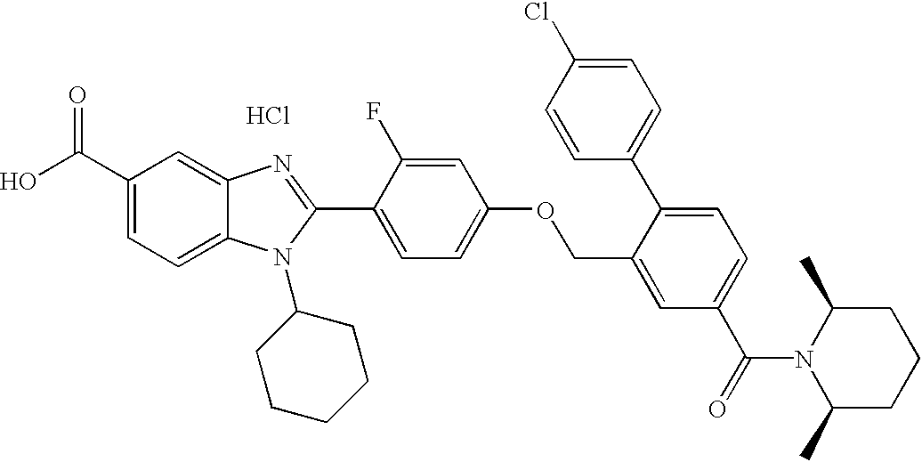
OC(C1=CC=C2C(=C1)N=C(C1=CC=C(OCC3=CC(C(=O)N4C(C)CCCC4C)=CC=C3C3=CC=C(Cl)C=C3)C=C1F)N2C1CCCCC1)=O.Cl
